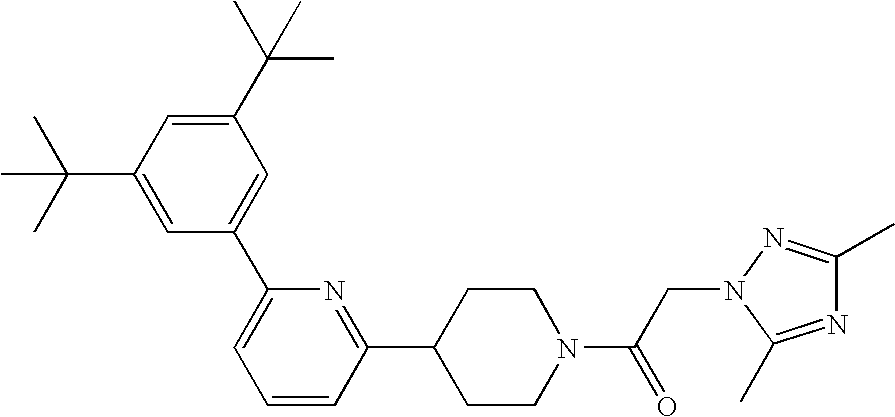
C(C1=CC(C2=CC=CC(C3CCN(C(CN4C(C)=NC(C)=N4)=O)CC3)=N2)=CC(C(C)(C)C)=C1)(C)(C)C
